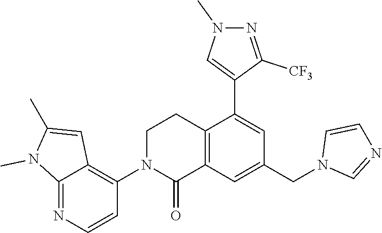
C12=C(C=C(CN3C=NC=C3)C=C1C1=CN(C)N=C1[CF3])C(=O)N(C1=C3C(=NC=C1)N(C)C(C)=C3)CC2
